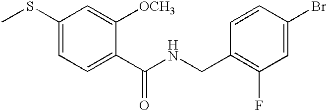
C1(SC)=CC=C(C(NCC2=C(F)C=C(Br)C=C2)=O)C([OCH3])=C1
